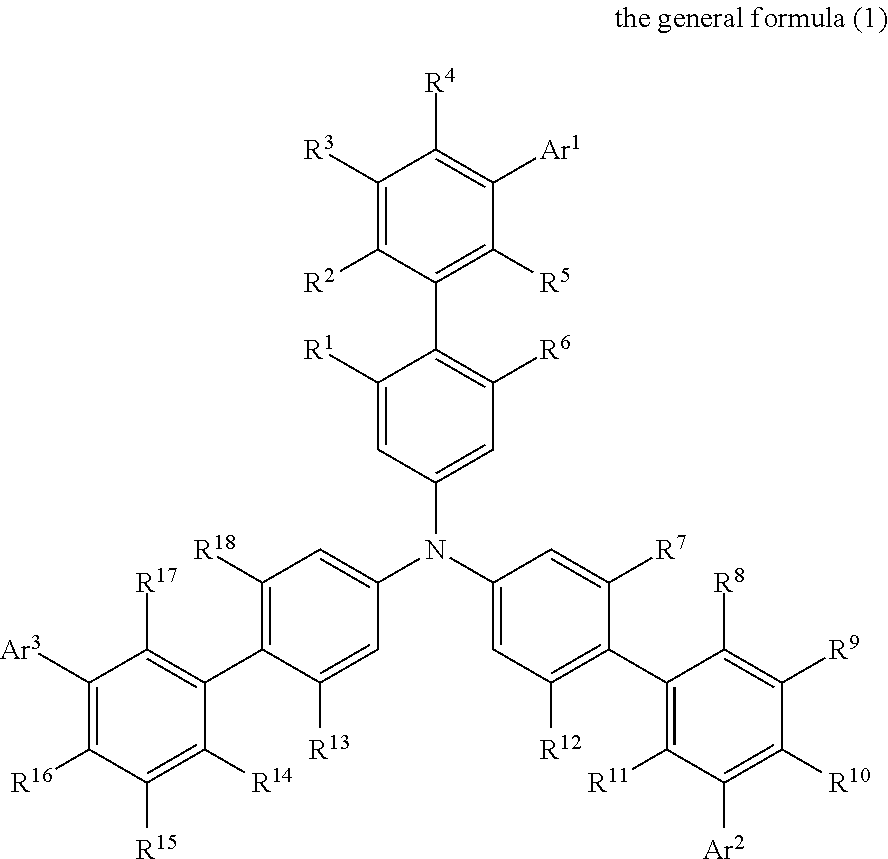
C1([R3])=C([R2])C(C2=C([R6])C=C(N(C3=CC([R12])=C(C4=C([R11])C([Ar2])=C([R10])C([R9])=C4[R8])C([R7])=C3)C3=CC([R18])=C(C4=C([R17])C([Ar3])=C([R16])C([R15])=C4[R14])C([R13])=C3)C=C2[R1])=C([R5])C([Ar1])=C1[R4]
